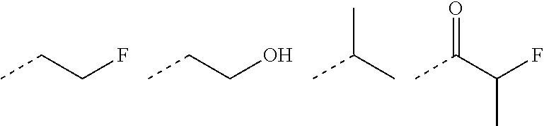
CCCF.CCCO.CC(C)C.CC(C(F)C)=O
